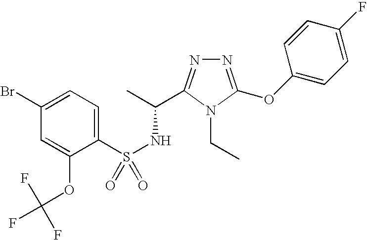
N1=C(OC2=CC=C(F)C=C2)N(CC)C(C(C)NS(=O)(C2=CC=C(Br)C=C2OC(F)(F)F)=O)=N1
